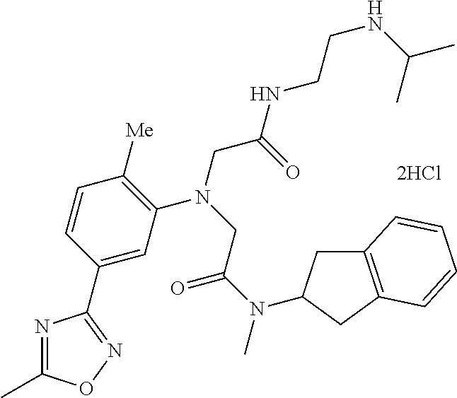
[2HCl].C1=C(C2=NOC(C)=N2)C=CC([Me])=C1N(CC(NCCNC(C)C)=O)CC(N(C)C1CC2=C(C1)C=CC=C2)=O
